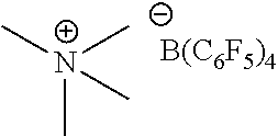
C[N+](C)(C)C.[B(C6F5)4]
